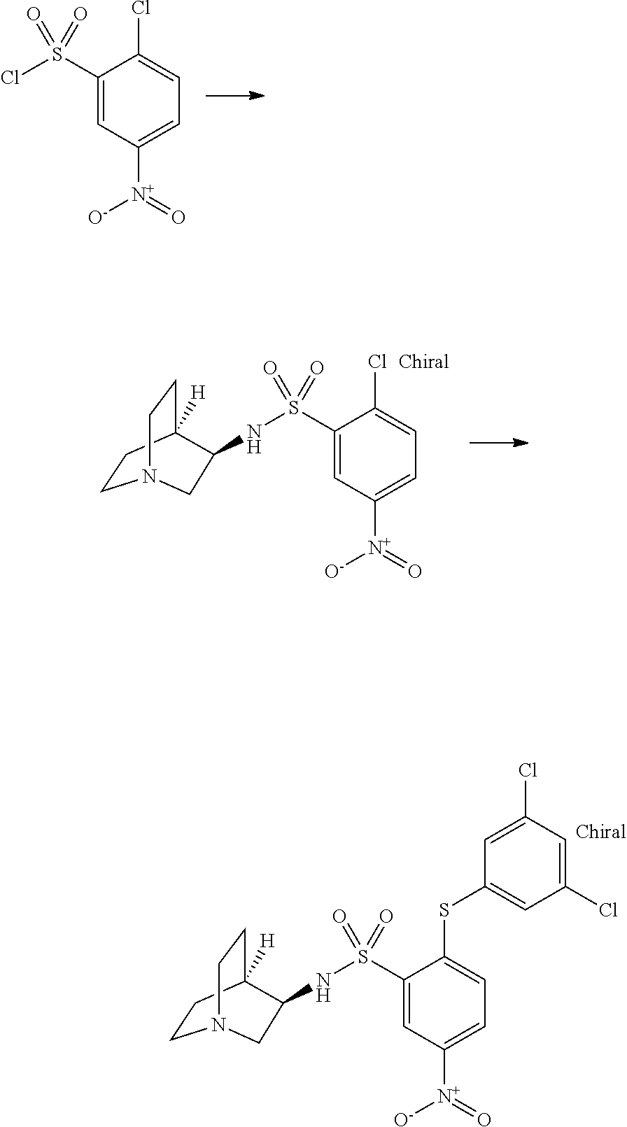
C1(S(NC2C3([H])CCN(CC3)C2)(=O)=O)=CC([N+]([O-])=O)=CC=C1SC1=CC(Cl)=CC(Cl)=C1.C1(S(Cl)(=O)=O)=CC([N+]([O-])=O)=CC=C1Cl.C1(S(NC2C3([H])CCN(CC3)C2)(=O)=O)=CC([N+]([O-])=O)=CC=C1Cl
